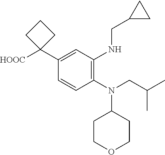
C1(N(CC(C)C)C2CCOCC2)=C(NCC2CC2)C=C(C2([HOOC])CCC2)C=C1
